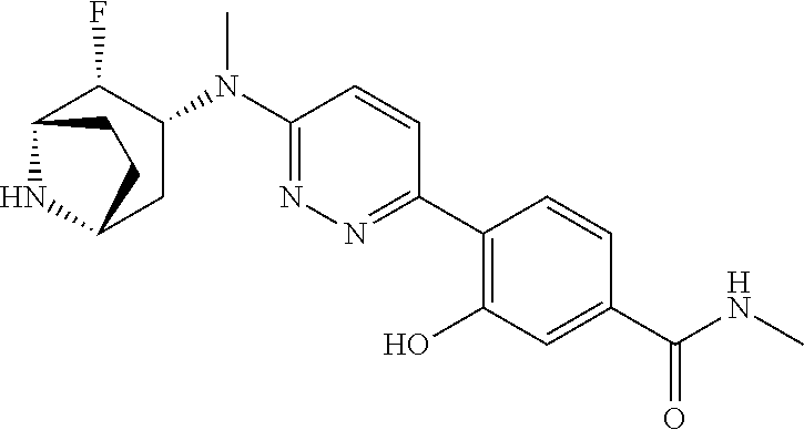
C1(N(C2=NN=C(C3=C(O)C=C(C(NC)=O)C=C3)C=C2)C)C(F)C2NC(C1)CC2
